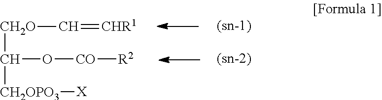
[CH2O](C([CH2OPO3][X])O[CO][R2])C=[CHR1]
